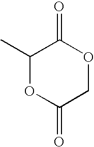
C1(C)OC(=O)COC1=O
